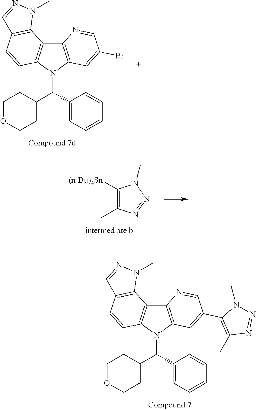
C12=C(C=C(C3=C(C)N=NN3C)C=N1)N(C(C1=CC=CC=C1)C1CCOCC1)C1=C2C2=C(C=C1)C=NN2C.C12=C(C=C(Br)C=N1)N(C(C1=CC=CC=C1)C1CCOCC1)C1=C2C2=C(C=C1)C=NN2C.C1([(n-Bu)4Sn])=C(C)N=NN1C
